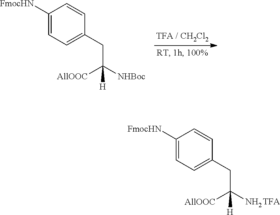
C1([FmocHN])=CC=C(CC([AllOOC])([NHBoc])[H])C=C1.C1([FmocHN])=CC=C(CC([AllOOC])(N)[H])C=C1
